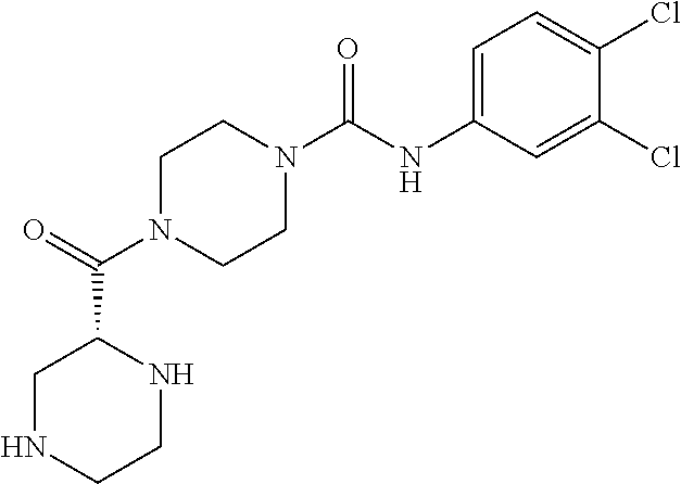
C1N(C(C2CNCCN2)=O)CCN(C(NC2=CC=C(Cl)C(Cl)=C2)=O)C1
